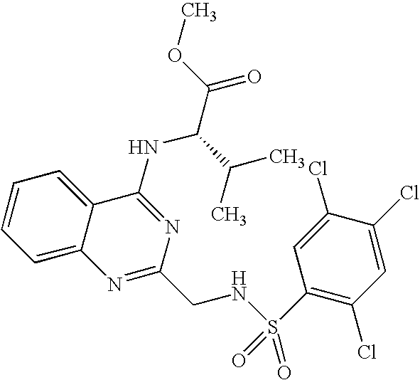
C12=CC=CC=C1C(NC(C(=O)OC)C(C)C)=NC(CNS(=O)(C1=C(Cl)C=C(Cl)C(Cl)=C1)=O)=N2
